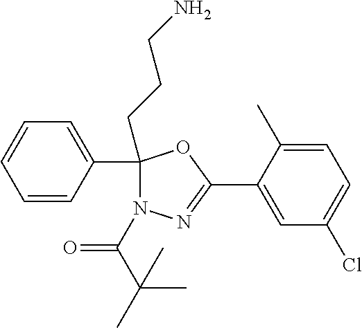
C1(CCCN)(C2=CC=CC=C2)N(C(C(C)(C)C)=O)N=C(C2=CC(Cl)=CC=C2C)O1
